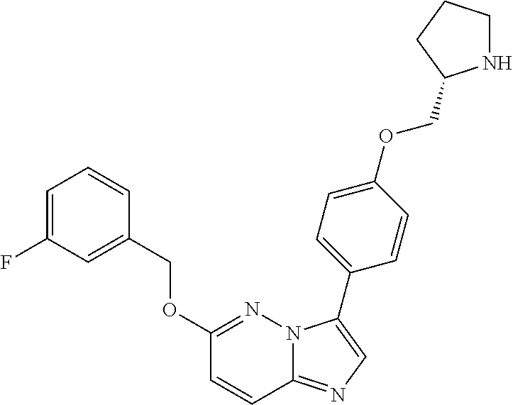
C1(OCC2=CC(F)=CC=C2)=NN2C(=NC=C2C2=CC=C(OCC3NCCC3)C=C2)C=C1
